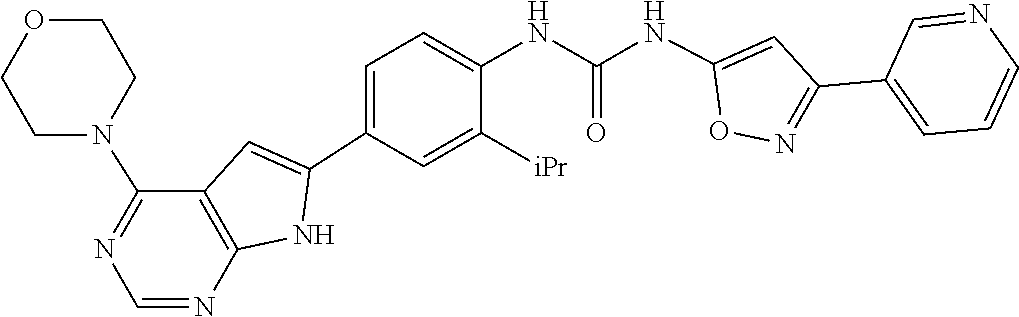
C1=C(C2=NOC(NC(NC3=CC=C(C4=CC5=C(N4)N=CN=C5N4CCOCC4)C=C3[iPr])=O)=C2)C=NC=C1
